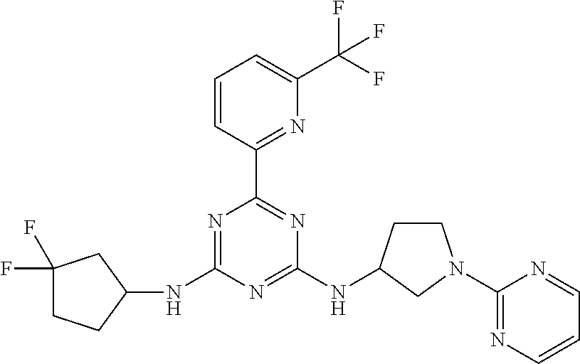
N1=C(NC2CCC(F)(F)C2)N=C(NC2CCN(C3=NC=CC=N3)C2)N=C1C1=NC(C(F)(F)F)=CC=C1
